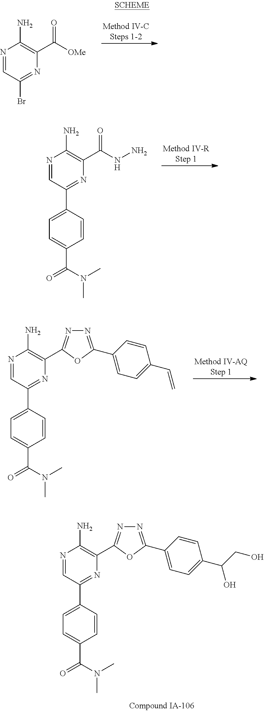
N1=CC(Br)=NC(C([OMe])=O)=C1N.N1=CC(C2=CC=C(C(N(C)C)=O)C=C2)=NC(C(NN)=O)=C1N.N1=CC(C2=CC=C(C(N(C)C)=O)C=C2)=NC(C2=NN=C(C3=CC=C(C=C)C=C3)O2)=C1N.N1=CC(C2=CC=C(C(N(C)C)=O)C=C2)=NC(C2=NN=C(C3=CC=C(C(O)CO)C=C3)O2)=C1N
